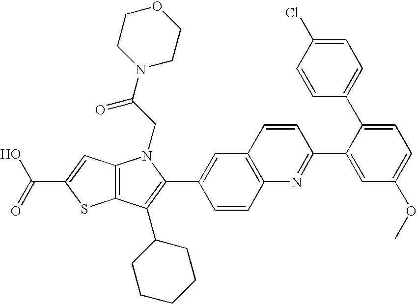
C(C1=CC2=C(S1)C(C1CCCCC1)=C(C1=CC3=C(C=C1)N=C(C1=CC(OC)=CC=C1C1=CC=C(Cl)C=C1)C=C3)N2CC(=O)N1CCOCC1)(=O)O
